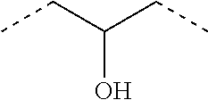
C(O)(CC)CC
